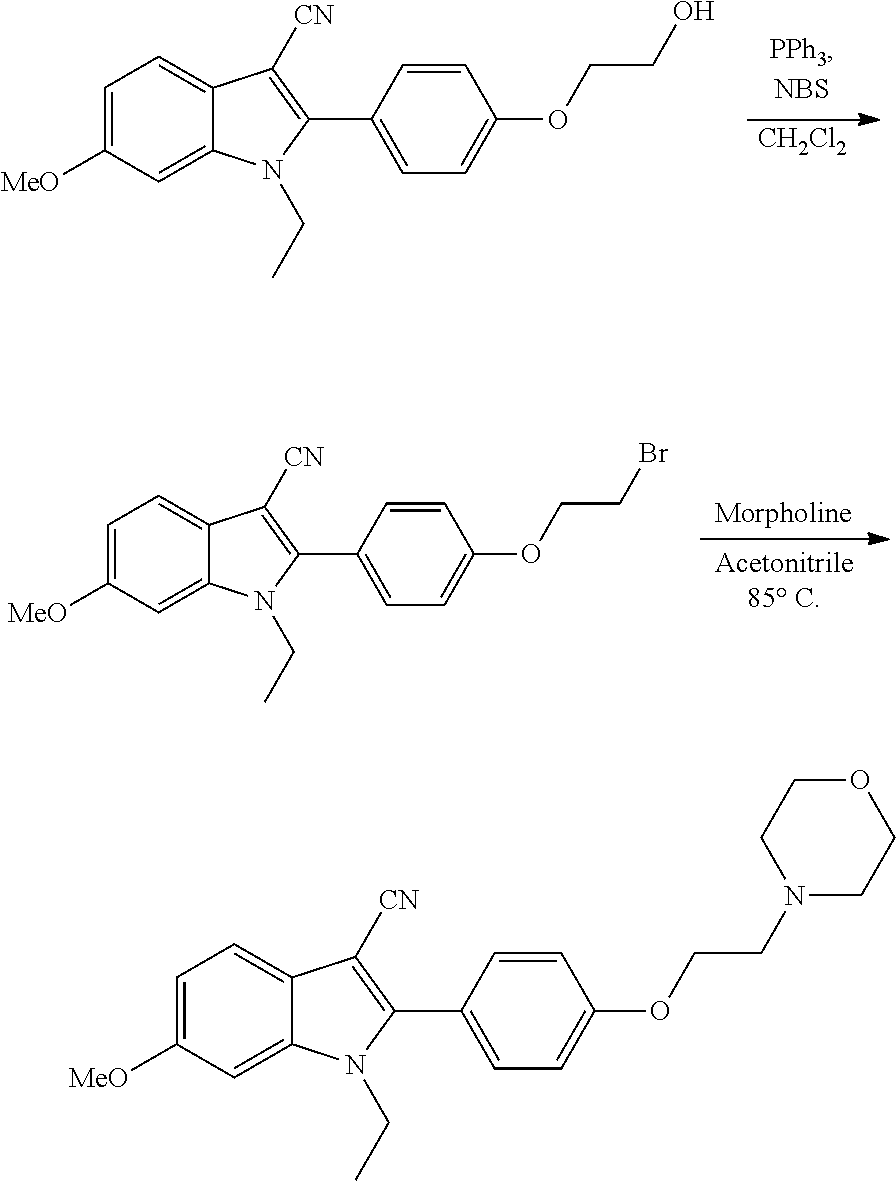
C1=C([MeO])C=C2C(=C1)C([CN])=C(C1=CC=C(OCCO)C=C1)N2CC.[CH2Cl2].C1=C([MeO])C=C2C(=C1)C([CN])=C(C1=CC=C(OCCBr)C=C1)N2CC.C1=C([MeO])C=C2C(=C1)C([CN])=C(C1=CC=C(OCCN3CCOCC3)C=C1)N2CC
